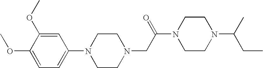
C1=C(OC)C(OC)=CC=C1N1CCN(CC(N2CCN(C(CC)C)CC2)=O)CC1
